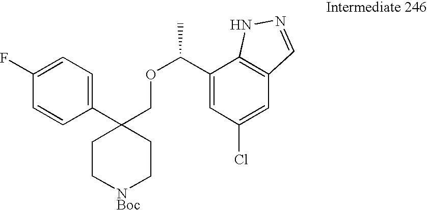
C1(C2(COC(C)C3=CC(Cl)=CC4=C3NN=C4)CC[NBoc]CC2)=CC=C(F)C=C1
